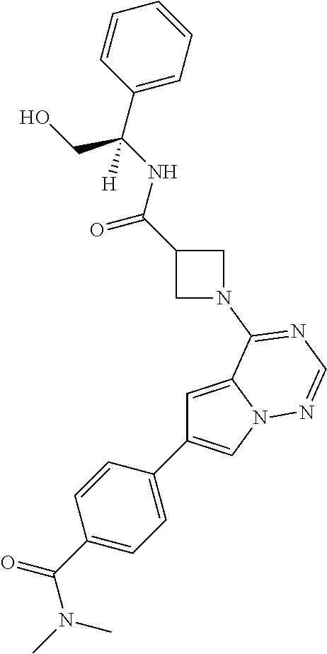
C1=C2N(C=C1C1=CC=C(C(=O)N(C)C)C=C1)N=CN=C2N1CC(C(NC(C2=CC=CC=C2)(CO)[H])=O)C1
